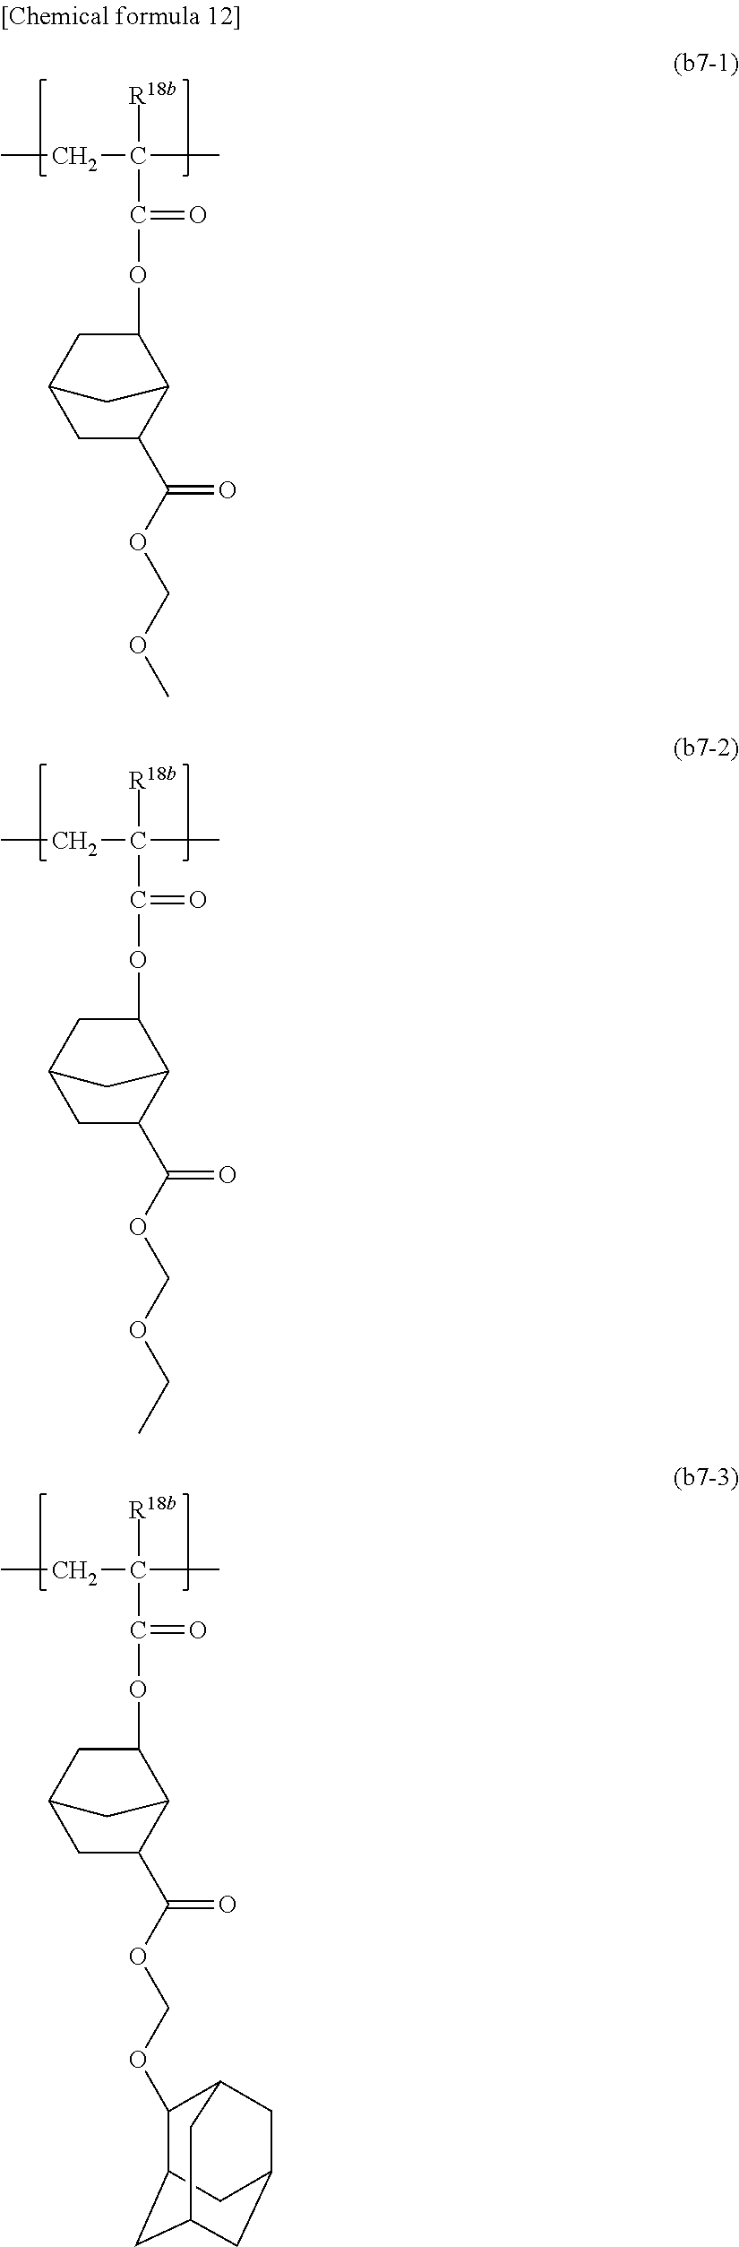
CCC(C)([R18b])C(=O)OC1CC2CC(C(OCOC)=O)C1C2.CCC(C)([R18b])C(=O)OC1CC2CC(C(OCOCC)=O)C1C2.CCC(C)([R18b])C(=O)OC1CC2CC(C(OCOC3C4CC5CC(CC3C5)C4)=O)C1C2
